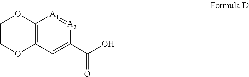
C12=C(C=C(C(O)=O)[A2]=[A1]1)OCCO2
